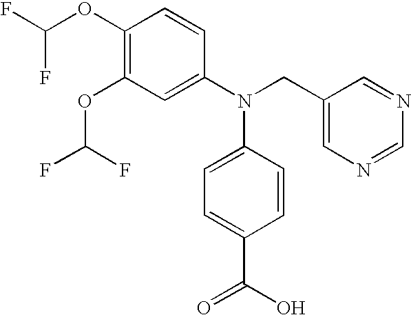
C1(OC(F)F)=C(OC(F)F)C=C(N(CC2=CN=CN=C2)C2=CC=C(C(=O)O)C=C2)C=C1
